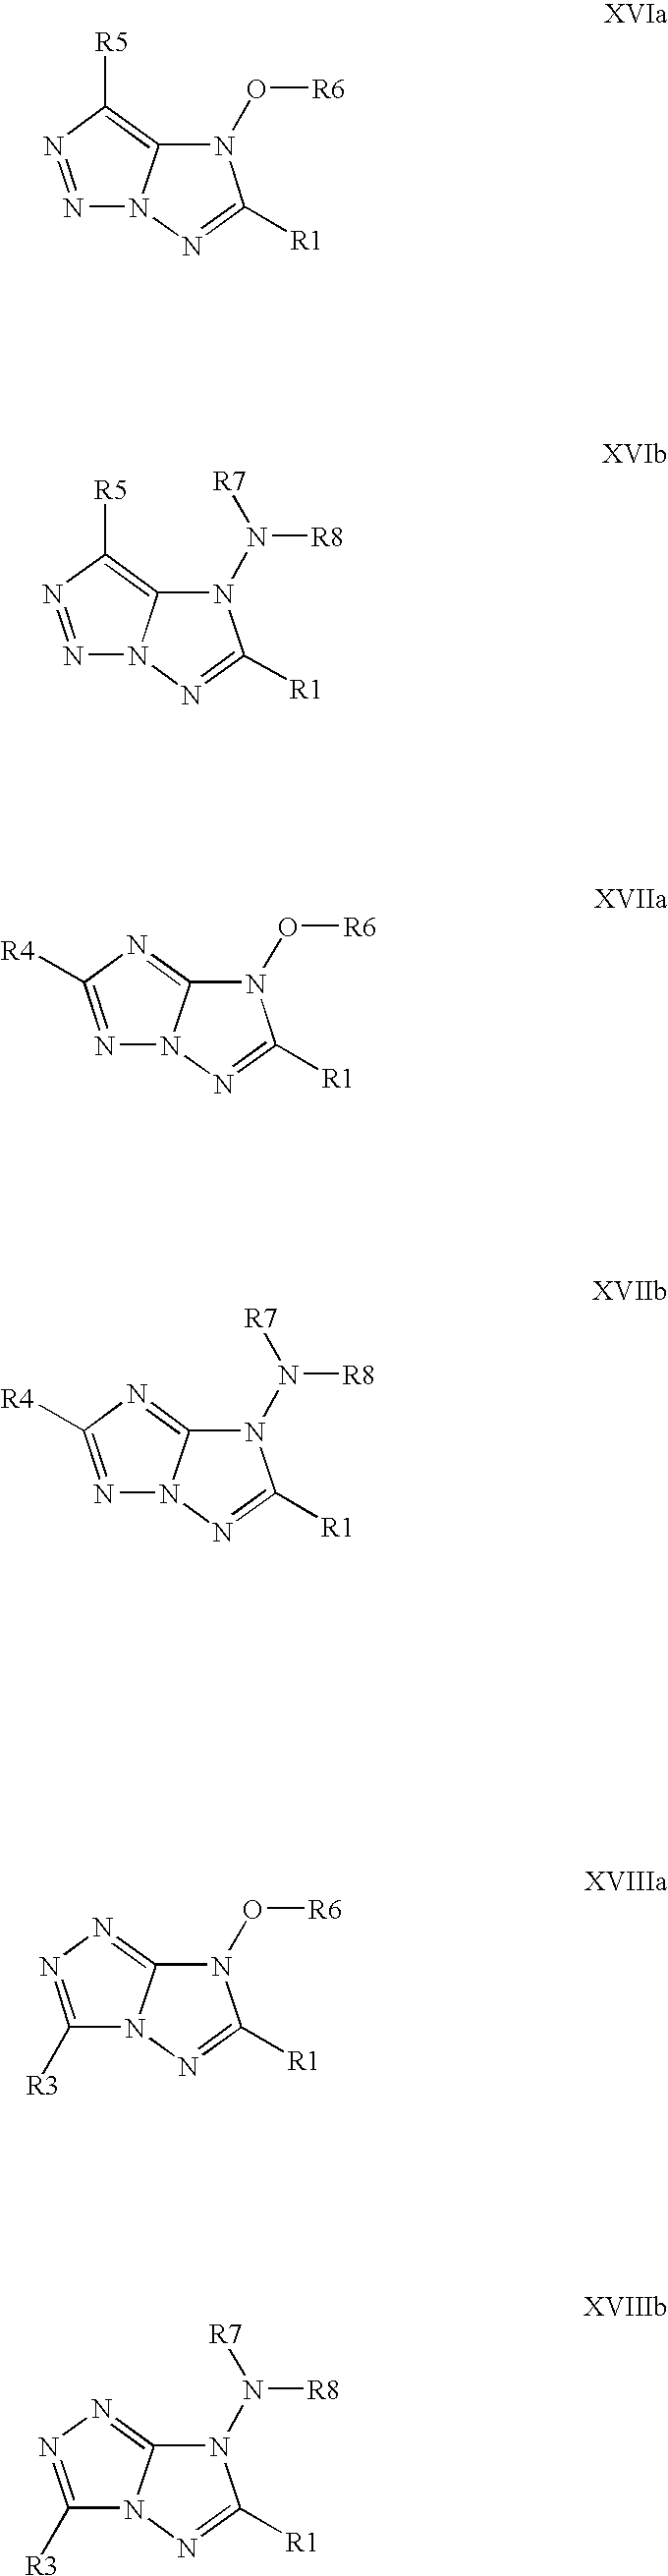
N1=NC([R5])=C2N1N=C([R1])N2O[R6].N1=NC([R5])=C2N1N=C([R1])N2N([R8])[R7].N1=C([R4])N=C2N1N=C([R1])N2O[R6].N1=C([R4])N=C2N1N=C([R1])N2N([R8])[R7].C1([R3])=NN=C2N1N=C([R1])N2O[R6].C1([R3])=NN=C2N1N=C([R1])N2N([R8])[R7]
